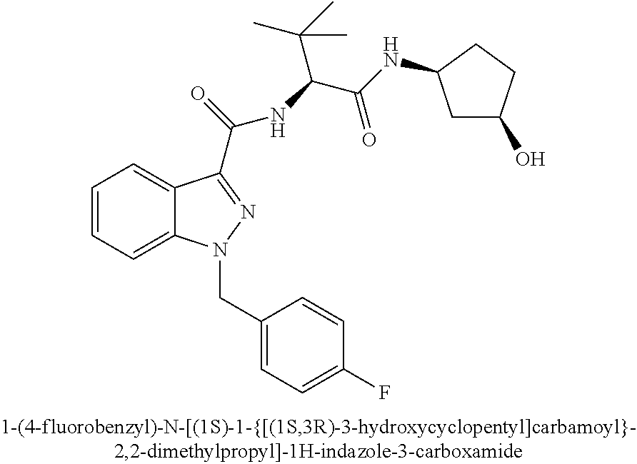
C1=CC=C2C(=C1)C(C(=O)NC(C(C)(C)C)C(=O)NC1CC(O)CC1)=NN2CC1=CC=C(F)C=C1
